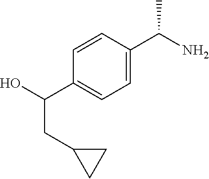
C1=CC(C(N)C)=CC=C1C(O)CC1CC1
